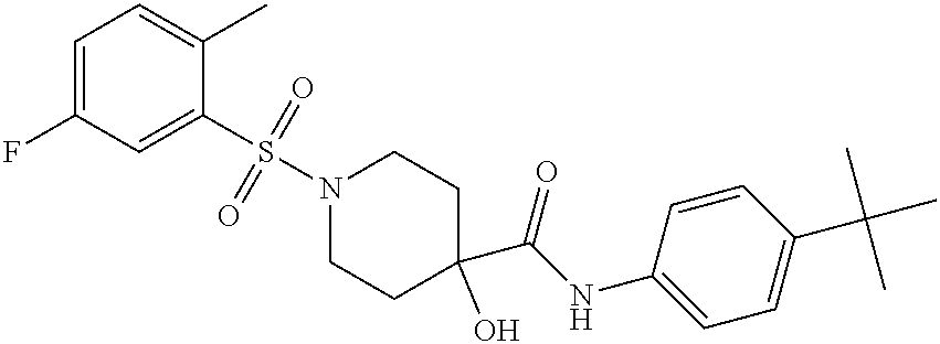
C1=C(F)C=C(S(=O)(=O)N2CCC(C(NC3=CC=C(C(C)(C)C)C=C3)=O)(O)CC2)C(C)=C1
